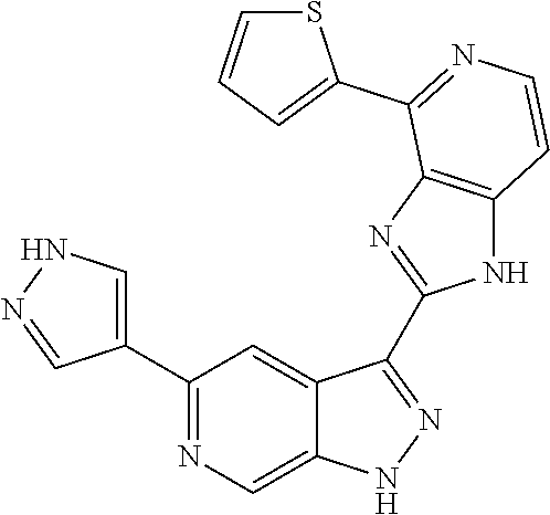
C1(C2=NC=C3C(=C2)C(C2=NC4=C(N2)C=CN=C4C2=CC=CS2)=NN3)=CNN=C1
